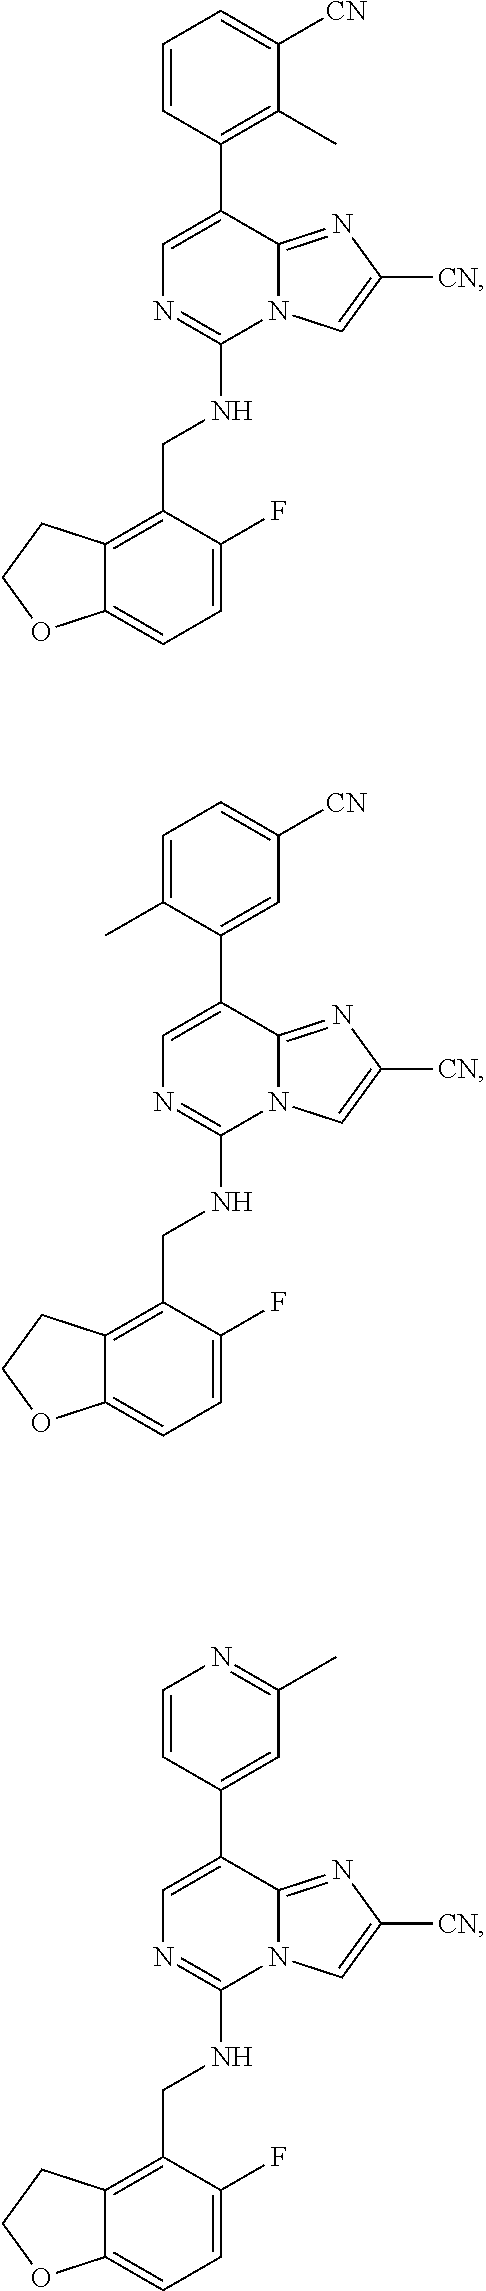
C1=C(F)C(CNC2=NC=C(C3=C(C)C([CN])=CC=C3)C3=NC([CN])=CN23)=C2C(=C1)OCC2.C1=C(F)C(CNC2=NC=C(C3=CC([CN])=CC=C3C)C3=NC([CN])=CN23)=C2C(=C1)OCC2.C1=C(F)C(CNC2=NC=C(C3=CC(C)=NC=C3)C3=NC([CN])=CN23)=C2C(=C1)OCC2
